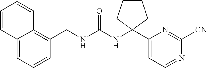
C(NC(NC1(C2=CC=NC([CN])=N2)CCCC1)=O)C1=C2C(=CC=C1)C=CC=C2
